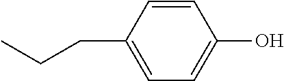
C1=CC(O)=CC=C1CCC
